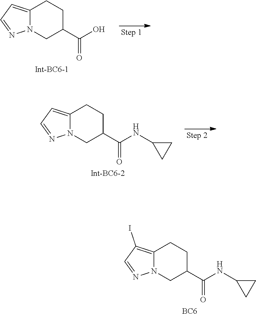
C12=C(I)C=NN1CC(C(NC1CC1)=O)CC2.[BC6].C12=CC=NN1CC(C(O)=O)CC2.[Int-BC6-1].C12=CC=NN1CC(C(NC1CC1)=O)CC2.[Int-BC6-2]
